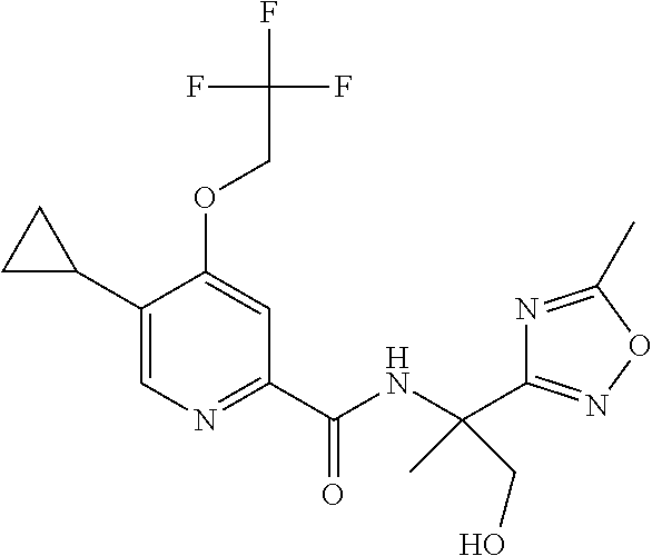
C1(C2CC2)=CN=C(C(NC(C2=NOC(C)=N2)(CO)C)=O)C=C1OCC(F)(F)F
